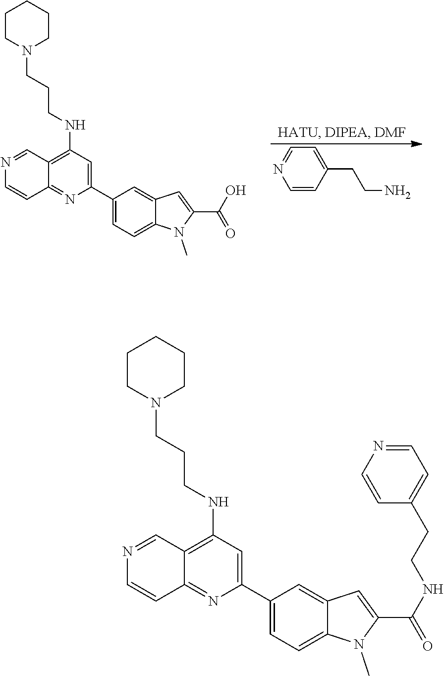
C1CN(CCCNC2=C3C(=NC(C4=CC=C5C(=C4)C=C(C(O)=O)N5C)=C2)C=CN=C3)CCC1.C1=CC(CCN)=CC=N1.C1CN(CCCNC2=C3C(=NC(C4=CC=C5C(=C4)C=C(C(NCCC4=CC=NC=C4)=O)N5C)=C2)C=CN=C3)CCC1
